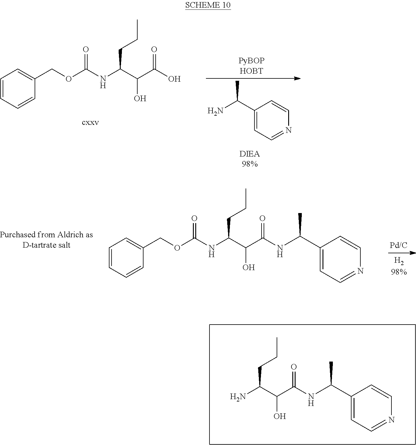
NC(C(C(NC(C1=CC=NC=C1)C)=O)O)CCC.C1=CC=CC(COC(NC(C(C(O)=O)O)CCC)=O)=C1.NC(C1=CC=NC=C1)C.C1=CC=CC(COC(NC(C(C(NC(C2=CC=NC=C2)C)=O)O)CCC)=O)=C1
